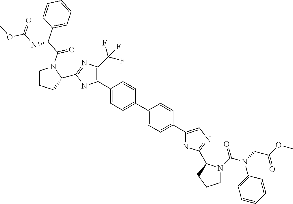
C1(C2=C(C(F)(F)F)N=C(C3CCCN3C(C(C3=CC=CC=C3)NC(OC)=O)=O)N2)=CC=C(C2=CC=C(C3=CN=C(C4N(C(N(C5=CC=CC=C5)CC(OC)=O)=O)CCC4)N3)C=C2)C=C1
